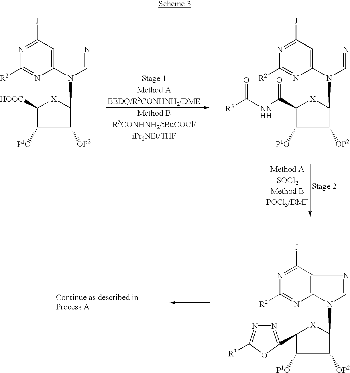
C1([J])=NC([R2])=NC2=C1N=CN2C1C([OP2])C([P1O])C([HOOC])[X]1.C1([J])=NC([R2])=NC2=C1N=CN2C1C([OP2])C([P1O])C(C([NNHH]C([R3])=O)=O)[X]1.C1([J])=NC([R2])=NC2=C1N=CN2C1C([OP2])C([P1O])C(C2=NN=C([R3])O2)[X]1
